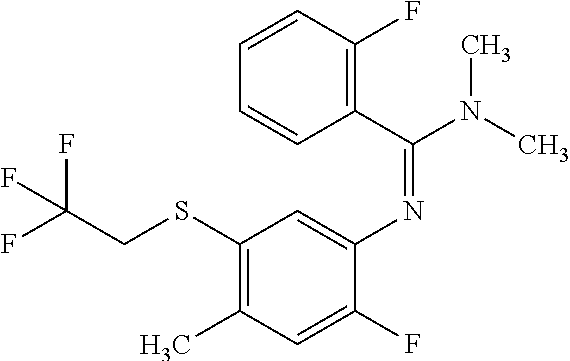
N(C1=CC(SCC(F)(F)F)=C(C)C=C1F)=C(N(C)C)C1=C(F)C=CC=C1
